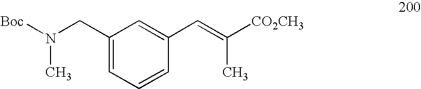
C1(CN(C)[Boc])=CC=CC(C=C([CO2CH3])C)=C1
